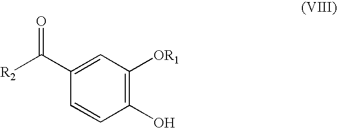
[R2]C(C1=CC([OR1])=C(O)C=C1)=O
